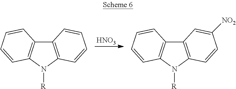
[HNO3].C12=C(C=CC=C1)N([R])C1=C2C=CC=C1.C12=C(N([R])C3=C1C=CC=C3)C=CC([NO2])=C2
